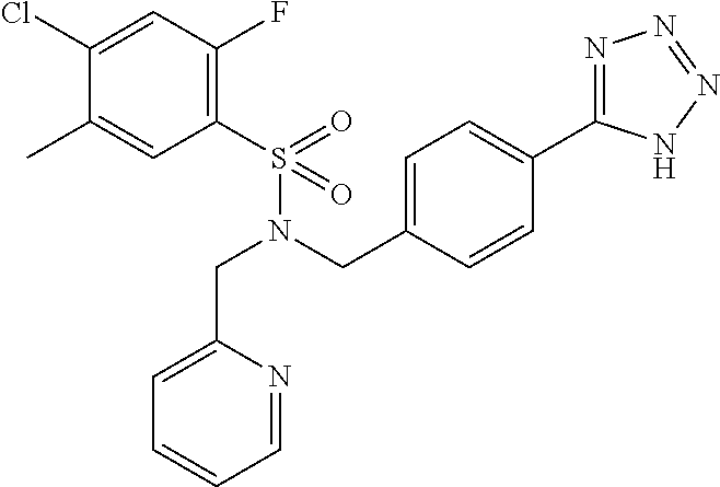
C1(S(N(CC2=CC=C(C3=NN=NN3)C=C2)CC2=CC=CC=N2)(=O)=O)=C(F)C=C(Cl)C(C)=C1
